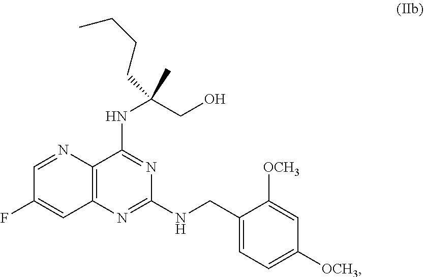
N1=C(NCC2=CC=C([OCH3])C=C2[OCH3])N=C(NC(C)(CO)CCCC)C2=C1C=C(F)C=N2
